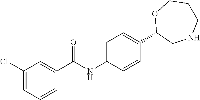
C1(Cl)=CC=CC(C(NC2=CC=C(C3CNCCCO3)C=C2)=O)=C1
